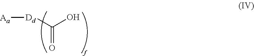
[Dd](C(O)=O)[Aa]
